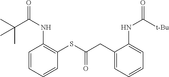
CC(C(NC1=C(SC(CC2=CC=CC=C2NC(=O)[t-Bu])=O)C=CC=C1)=O)(C)C
